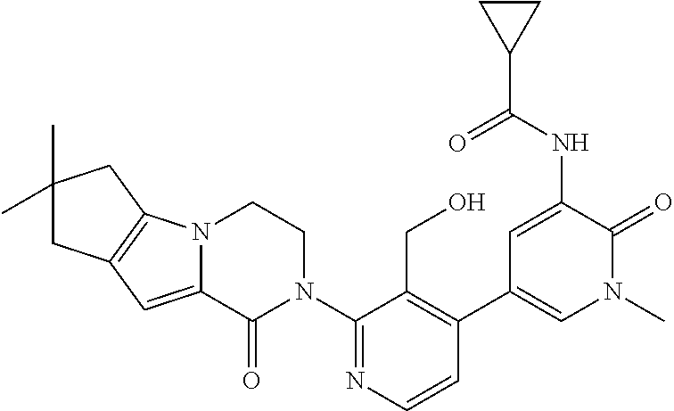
N12C(=CC3=C1CC(C)(C)C3)C(=O)N(C1=NC=CC(C3=CN(C)C(=O)C(NC(C4CC4)=O)=C3)=C1CO)CC2
